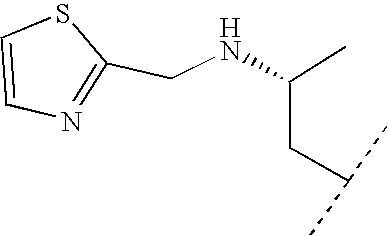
C(CC(NCC1=NC=CS1)C)(C)C
